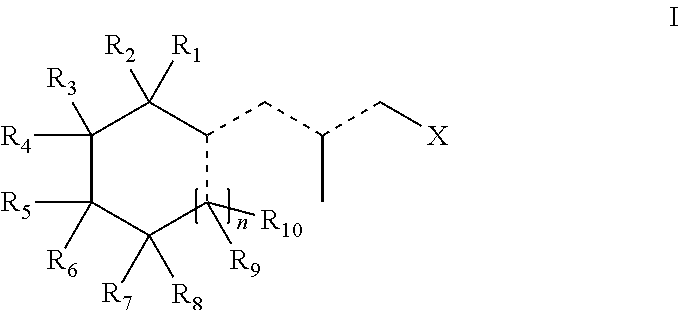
C1([R4])([R3])C([R5])([R6])C([R7])([R8])C([R10])([R9])C(CC(C[X])C)C1([R2])[R1]
